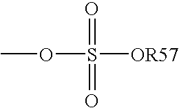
O(S(=O)(=O)[OR57])C
